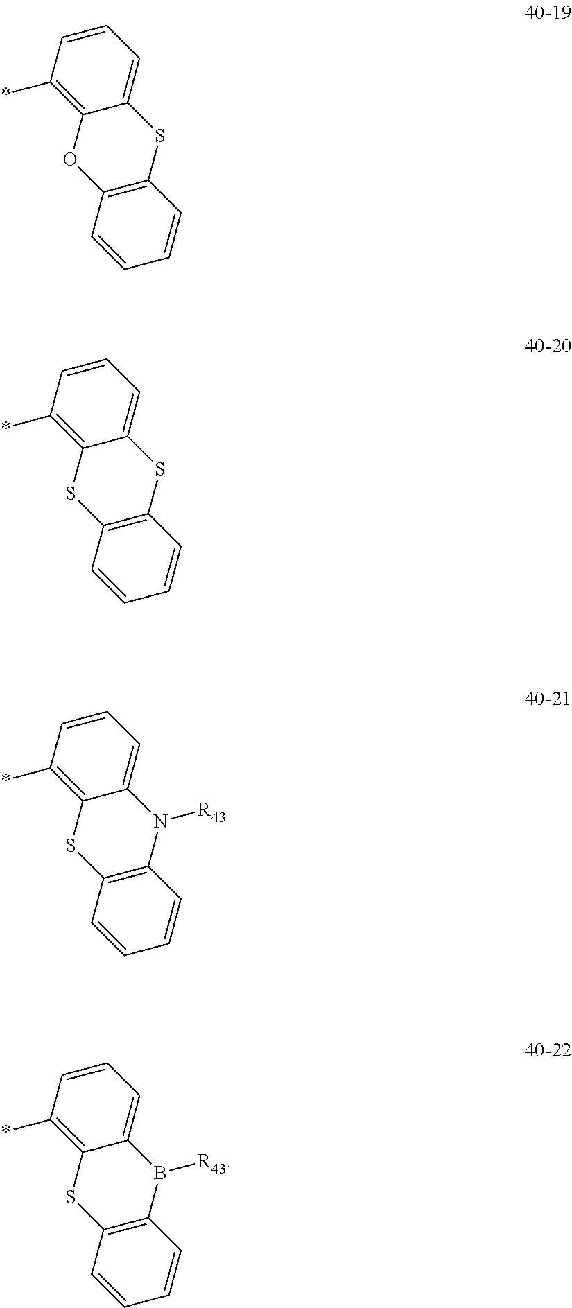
C1=CC(*)=C2C(=C1)SC1=C(O2)C=CC=C1.C1=CC(*)=C2C(=C1)SC1=C(S2)C=CC=C1.C1=CC(*)=C2C(=C1)N([R43])C1=C(S2)C=CC=C1.C1=CC(*)=C2C(=C1)B([R43])C1=C(S2)C=CC=C1
